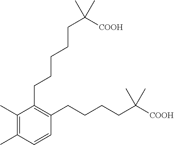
C1(C)=C(C)C(CCCCCC(C)(C)[COOH])=C(CCCCC(C)(C)[COOH])C=C1
